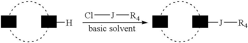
N[H].Cl[J][R4].N[J][R4]
